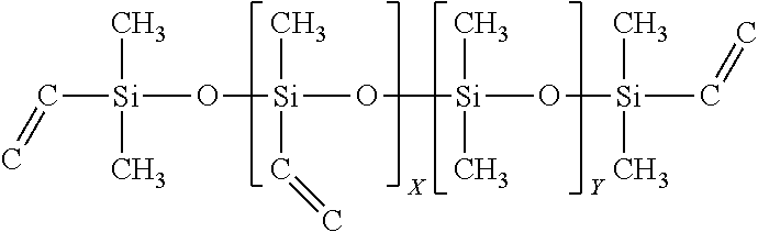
C([Si](C)(C)O[Si](C)(C=C)O[Si](C)(C)O[Si](C)(C=C)C)=C.[X].[Y]
